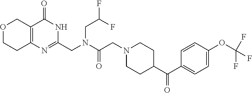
O1CCC2=C(C1)C(=O)NC(CN(C(=O)CN1CCC(C(C3=CC=C(OC(F)(F)F)C=C3)=O)CC1)CC(F)F)=N2
